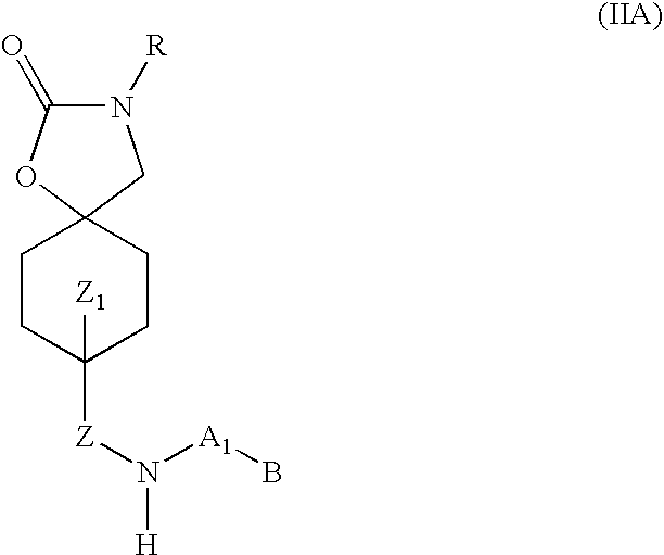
C1C2(CCC([Z1])([Z]N([H])[A1]B)C1)CN([R])C(=O)O2
